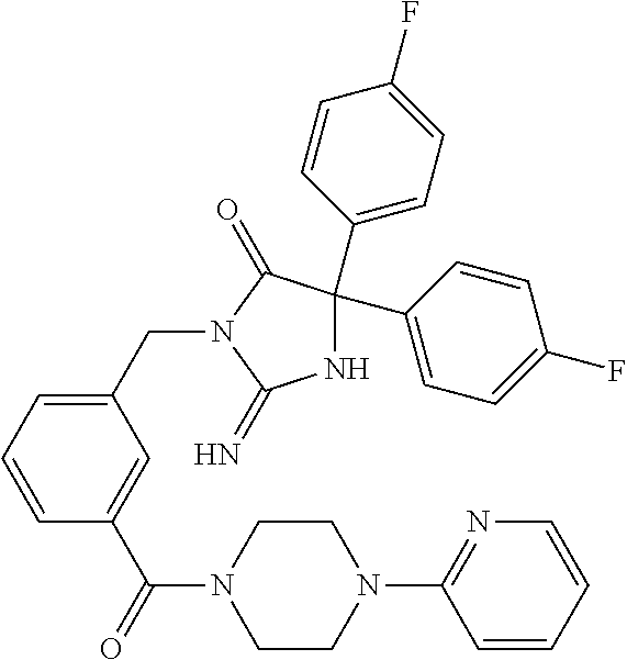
C1(C2=CC=C(F)C=C2)(C2=CC=C(F)C=C2)NC(=N)N(CC2=CC=CC(C(=O)N3CCN(C4=NC=CC=C4)CC3)=C2)C1=O
